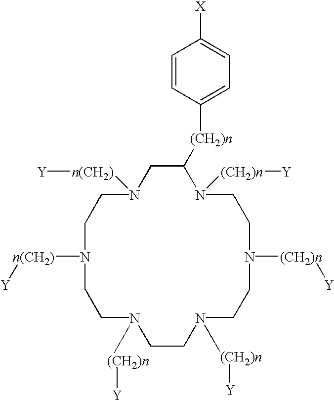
C1=CC([(CH2)n]C2CN([n(CH2)][Y])CCN([n(CH2)][Y])CCN([(CH2)n][Y])CCN([(CH2)n][Y])CCN([(CH2)n][Y])CCN2[(CH2)n][Y])=CC=C1[X]
